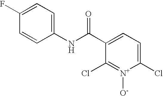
C1=CC(NC(C2=CC=C(Cl)[N+]([O-])=C2Cl)=O)=CC=C1F
